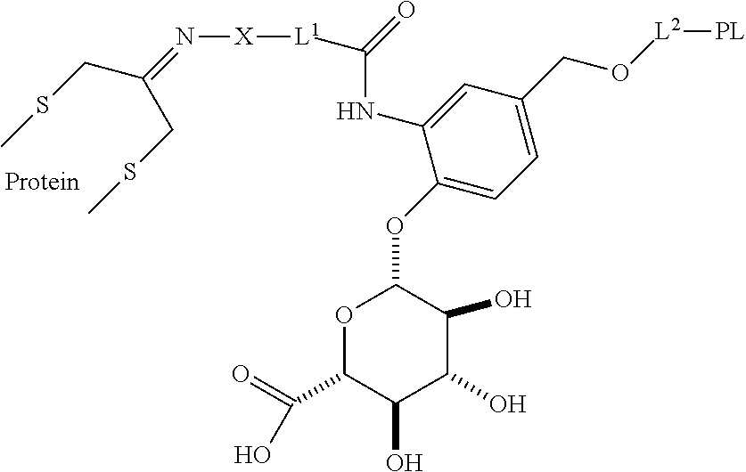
O1C(C(O)=O)C(O)C(O)C(O)C1OC1=CC=C(CO[L2][PL])C=C1NC(=O)[L1][X]N=C(CSC)CSC
